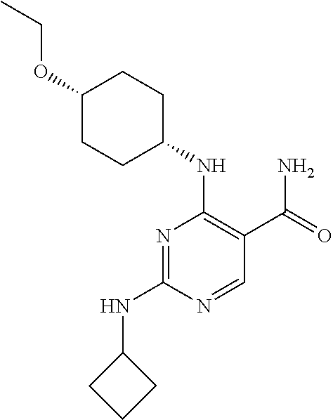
C1(OCC)CCC(NC2=C(C(=O)N)C=NC(NC3CCC3)=N2)CC1
